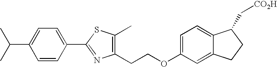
C1(CCOC2=CC=C3C(=C2)CCC3C[CO2H])=C(C)SC(C2=CC=C(C(C)C)C=C2)=N1
